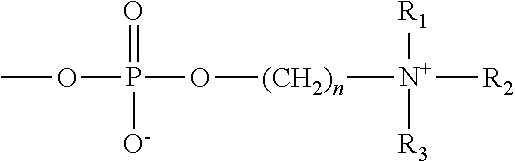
COP(O[(CH2)n][N+]([R2])([R3])[R1])(=O)[O-]
